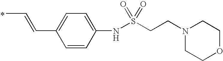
CC=CC1=CC=C(NS(CCN2CCOCC2)(=O)=O)C=C1
